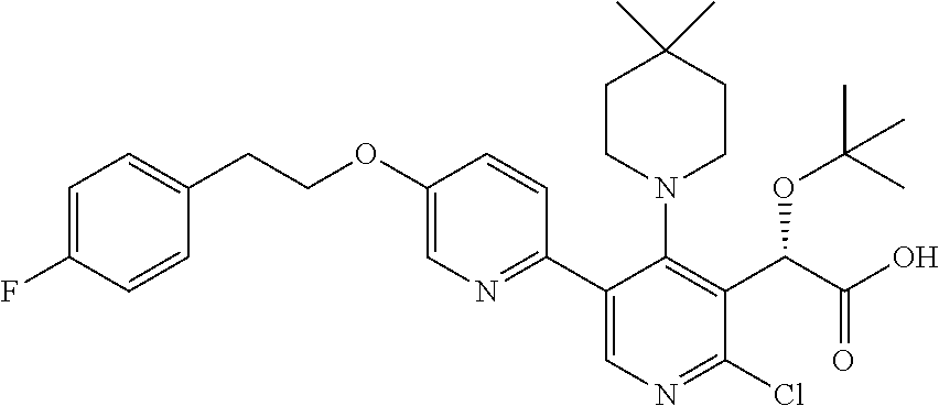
C1=C(OCCC2=CC=C(F)C=C2)C=CC(C2=CN=C(Cl)C(C(C(=O)O)OC(C)(C)C)=C2N2CCC(C)(C)CC2)=N1
